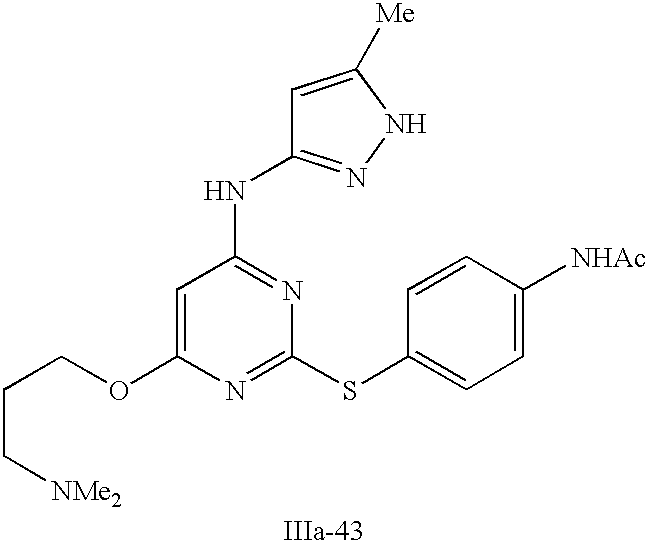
C1=C(OCCC[NMe2])N=C(SC2=CC=C([NHAc])C=C2)N=C1NC1=NNC([Me])=C1
